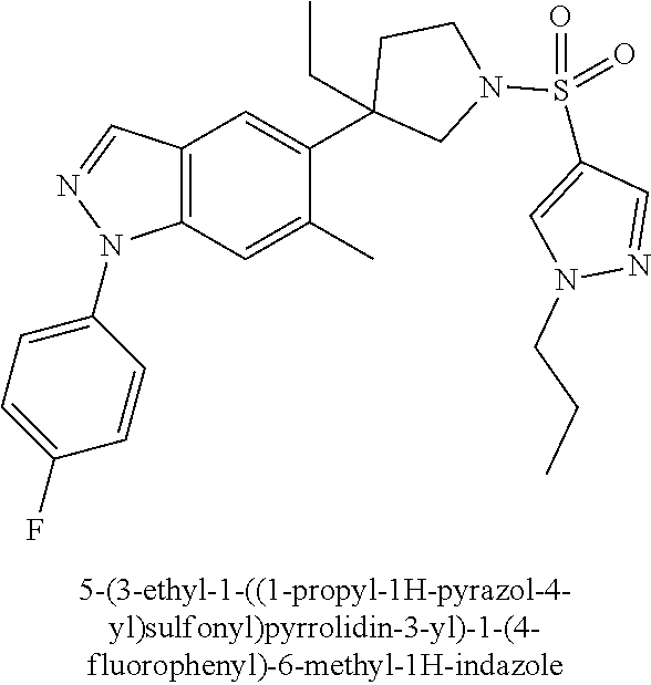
C12=C(C=C(C)C(C3(CC)CN(S(C4=CN(CCC)N=C4)(=O)=O)CC3)=C1)N(C1=CC=C(F)C=C1)N=C2
